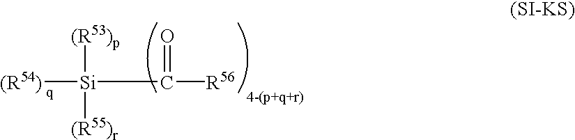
[(R54)][Si](C([R56])=O)([(R53)p])[(R55)r]
